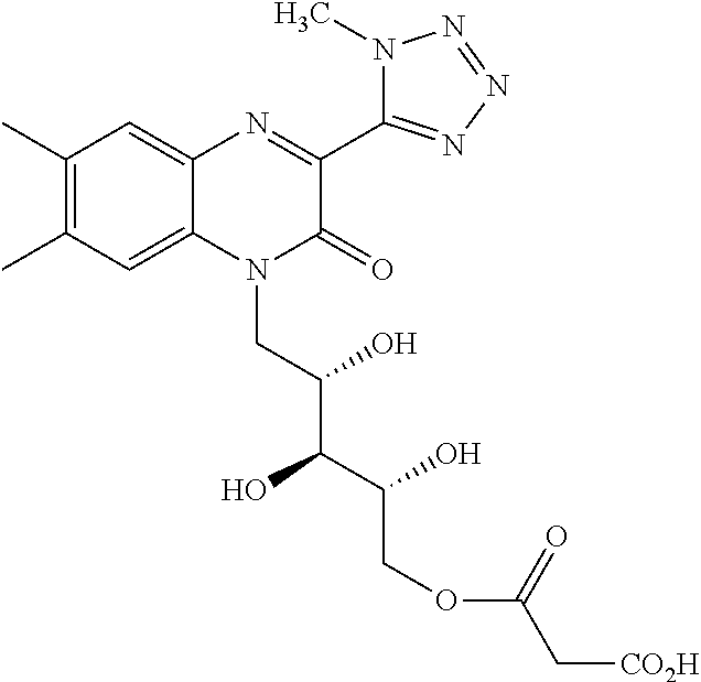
C1(C)=C(C)C=C2C(=C1)N=C(C1=NN=NN1C)C(=O)N2CC(C(C(COC(C[CO2H])=O)O)O)O
